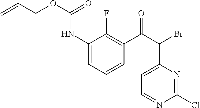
C(C1=C(F)C(NC(OCC=C)=O)=CC=C1)(C(C1=CC=NC(Cl)=N1)Br)=O
